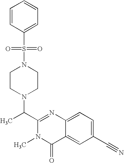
C1(C(N2CCN(S(=O)(=O)C3=CC=CC=C3)CC2)C)=NC2=CC=C(C#N)C=C2C(=O)N1C
